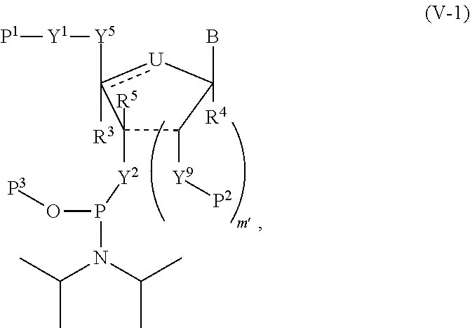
[P1][Y1][Y5]c1([R3])[U]C(B)([R4])C([Y9][P2])C1([R5])[Y2]P(O[P3])N(C(C)C)C(C)C
